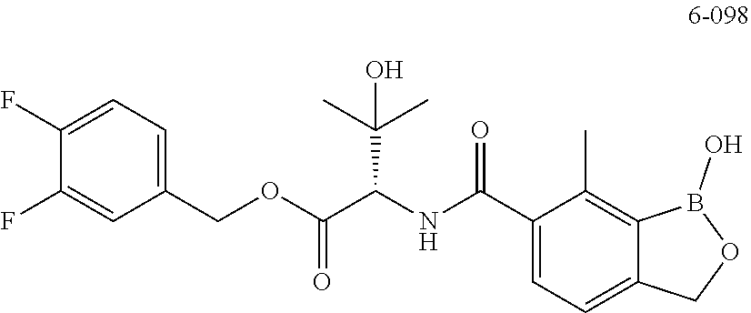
C1(F)=CC=C(COC(C(NC(C2=CC=C3C(=C2C)B(O)OC3)=O)C(C)(C)O)=O)C=C1F
